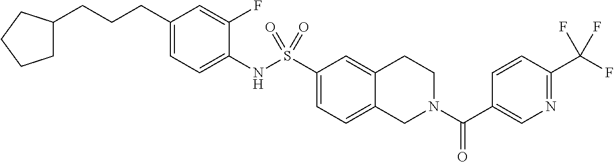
C12=CC=C(S(NC3=CC=C(CCCC4CCCC4)C=C3F)(=O)=O)C=C1CCN(C(C1=CN=C(C(F)(F)F)C=C1)=O)C2
